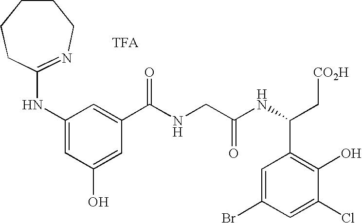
C1(NC2=NCCCCC2)=CC(O)=CC(C(NCC(NC(C2=C(O)C(Cl)=CC(Br)=C2)C[CO2H])=O)=O)=C1
